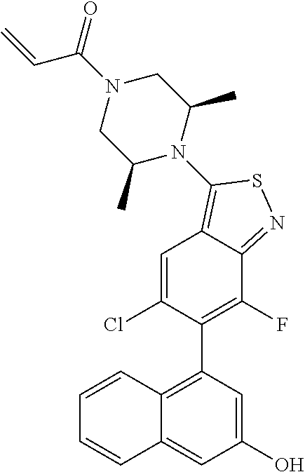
C12=C(C3=C(F)C4=NSC(N5C(C)CN(C(=O)C=C)CC5C)=C4C=C3Cl)C=C(O)C=C1C=CC=C2
